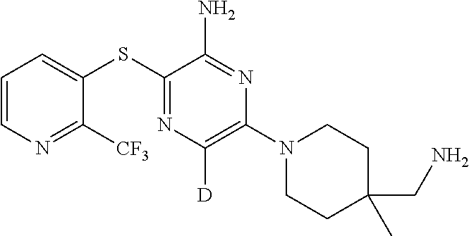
C1=CN=C([CF3])C(SC2=NC([D])=C(N3CCC(CN)(C)CC3)N=C2N)=C1
